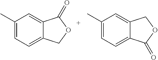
C1(C)=CC=C2C(=C1)C(=O)OC2.C1(C)=CC=C2C(=C1)COC2=O
